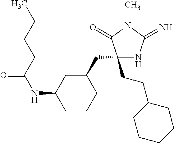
C1(CCC2CCCCC2)(CC2CC(NC(CCCC)=O)CCC2)NC(=N)N(C)C1=O
